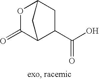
C1(C(=O)O)C2C(=O)OC(C1)C2
